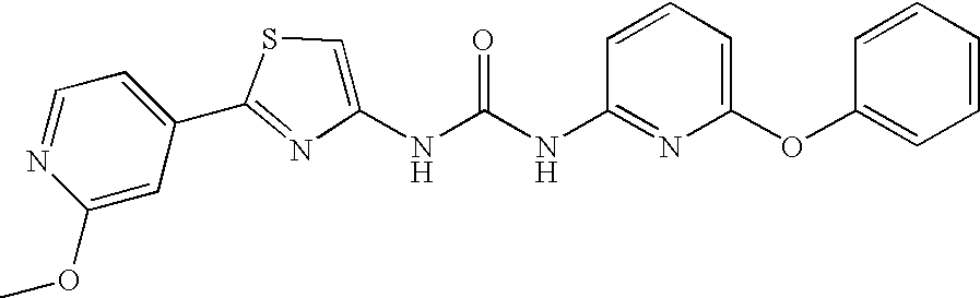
C1(OC)=CC(C2=NC(NC(NC3=NC(OC4=CC=CC=C4)=CC=C3)=O)=CS2)=CC=N1
